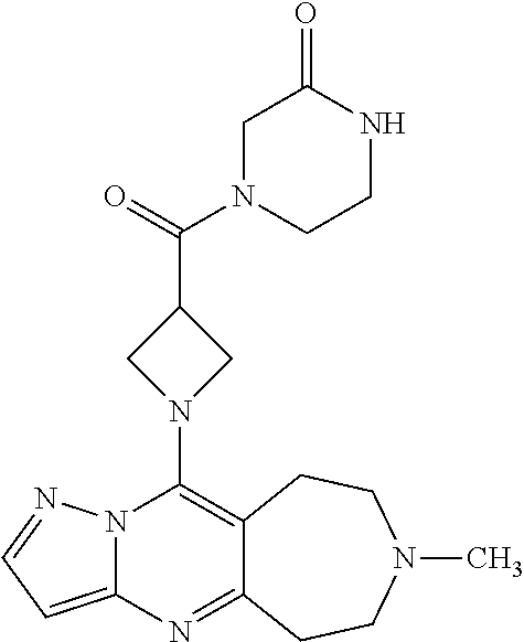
N12C(=CC=N1)N=C1C(=C2N2CC(C(=O)N3CCNC(=O)C3)C2)CCN(C)CC1
